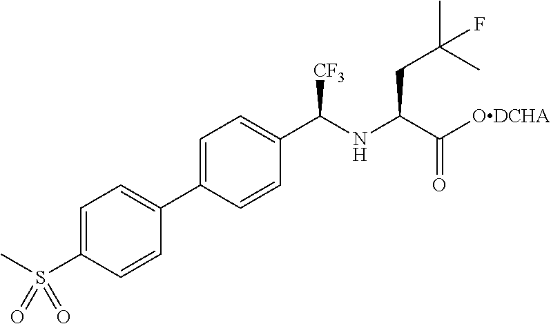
C1=C(S(C)(=O)=O)C=CC(C2=CC=C(C(NC(C([ODCHA])=O)CC(C)(C)F)[CF3])C=C2)=C1
